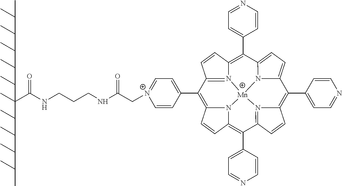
C(NCCCNC(=O)C(C(C(C(C(C)C)C)C)C)(C(C(C(C(C(C)C)C)C)C)C)C)(=O)C[N+]1=CC=C(C2=C3N4C(=C(C5=CC=NC=C5)C5=N6C(=C(C7=CC=NC=C7)C7=CC=C8C(C9=CC=NC=C9)=C9N(=C2C=C9)[Mn]46N78)C=C5)C=C3)C=C1
